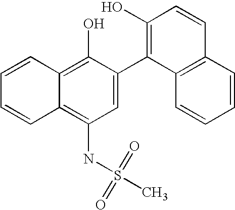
N(C1=C2C(=C(O)C(C3=C(O)C=CC4=C3C=CC=C4)=C1)C=CC=C2)S(C)(=O)=O
